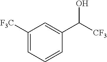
C1([F3C])=CC=CC(C([CF3])O)=C1
